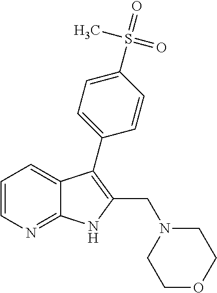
C12=NC=CC=C1C(C1=CC=C(S(=O)(C)=O)C=C1)=C(CN1CCOCC1)N2
